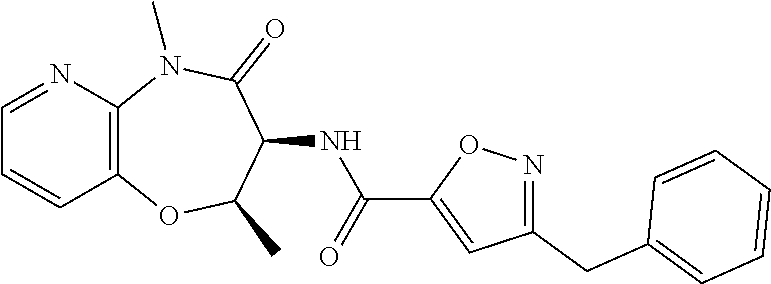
C12=C(N(C)C(=O)C(NC(C3=CC(CC4=CC=CC=C4)=NO3)=O)C(C)O1)N=CC=C2
